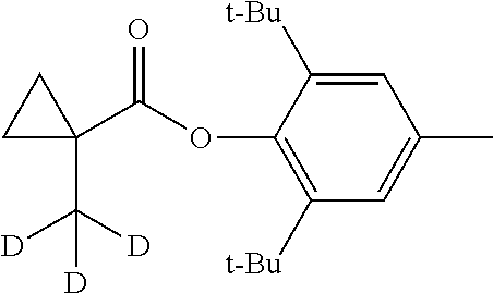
C1=C([t-Bu])C(OC(C2(C([D])([D])[D])CC2)=O)=C([t-Bu])C=C1C
